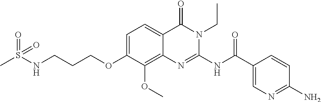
C1=C(OCCCNS(=O)(C)=O)C(OC)=C2C(=C1)C(=O)N(CC)C(NC(C1=CN=C(N)C=C1)=O)=N2
